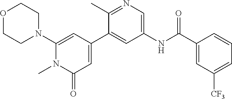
O1CCN(C2=CC(C3=CC(NC(C4=CC([CF3])=CC=C4)=O)=CN=C3C)=CC(=O)N2C)CC1
